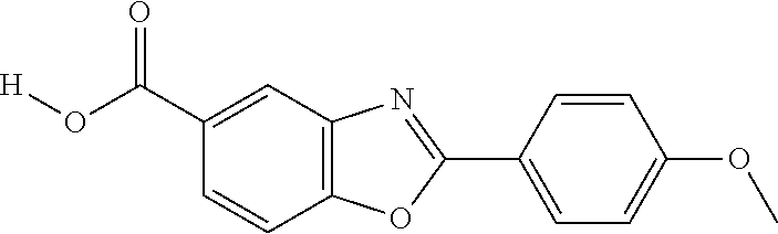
C1(C(O[H])=O)=CC2=C(C=C1)OC(C1=CC=C(OC)C=C1)=N2
